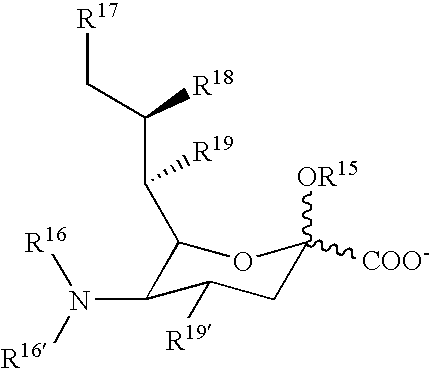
C1(C(C(C[R17])[R18])[R19])C(N([R16])[R16])C([R19])CC([OR15])([COO-])O1
